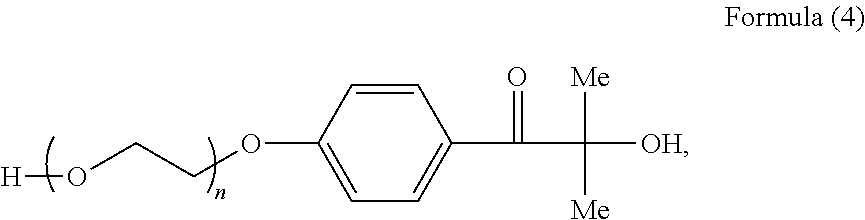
[H]OCCOC1=CC=C(C(=O)C([Me])([Me])[OH])C=C1
